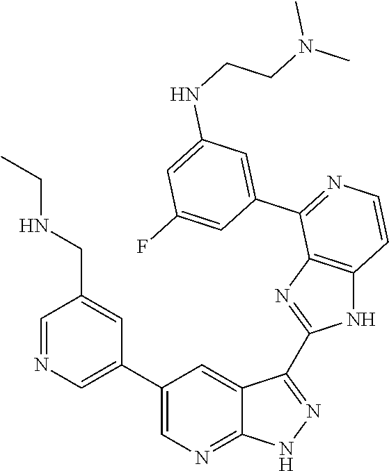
C1=NC=C(C2=CN=C3C(=C2)C(C2=NC4=C(N2)C=CN=C4C2=CC(NCCN(C)C)=CC(F)=C2)=NN3)C=C1CNCC
